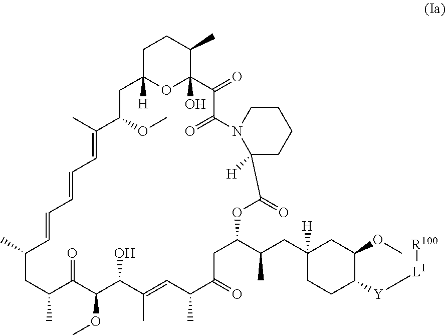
C1C2([H])OC(O)(C(C)C1)C(=O)C(=O)N1C([H])(CCCC1)C(=O)OC(C(CC1([H])CCC([Y][L1][R100])C(OC)C1)C)CC(=O)C(C)C=C(C)C(O)C(OC)C(=O)C(C)CC(C)C=CC=CC=C(C)C(OC)C2
